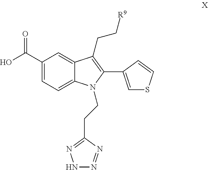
C(CN1C(C2=CSC=C2)=C(CC[R9])C2=CC(C(O)=O)=CC=C12)C1=NNN=N1
